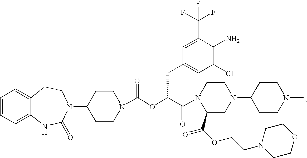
C1=CC=C2C(=C1)CCN(C1CCN(C(OC(C(=O)N3C(C(OCCN4CCOCC4)=O)CN(C4CCN(C)CC4)CC3)CC3=CC(Cl)=C(N)C(C(F)(F)F)=C3)=O)CC1)C(=O)N2
